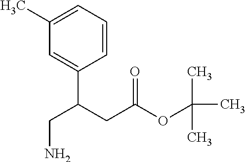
C1(C)=CC=CC(C(CC(OC(C)(C)C)=O)CN)=C1
